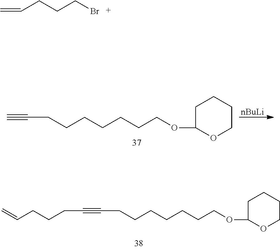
C(CCCCCCCOC1OCCCC1)#C.[nBuLi].C(CCCCCCCOC1OCCCC1)#CCCCC=C.C=CCCCBr
